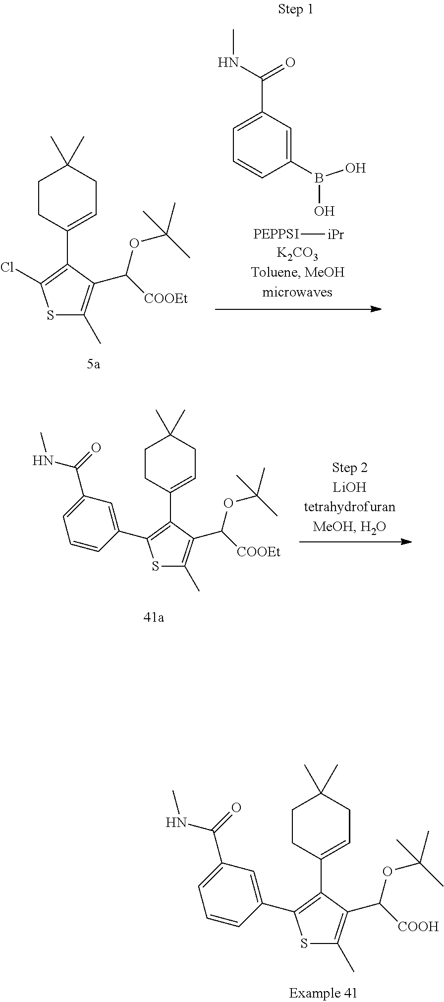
C1=C(C(=O)NC)C=C(C2=C(C3=CCC(C)(C)CC3)C(C([COOH])OC(C)(C)C)=C(C)S2)C=C1.S1C(C)=C(C(OC(C)(C)C)[COOEt])C(C2=CCC(C)(C)CC2)=C1Cl.[PEPPSI][iPr].C1=C(C(NC)=O)C=C(B(O)O)C=C1.C1=C(C(=O)NC)C=C(C2=C(C3=CCC(C)(C)CC3)C(C([COOEt])OC(C)(C)C)=C(C)S2)C=C1
